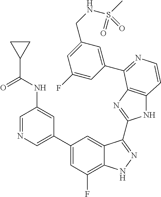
C1=C(C2=CC(F)=C3C(=C2)C(C2=NC4=C(N2)C=CN=C4C2=CC(CNS(C)(=O)=O)=CC(F)=C2)=NN3)C=C(NC(C2CC2)=O)C=N1
